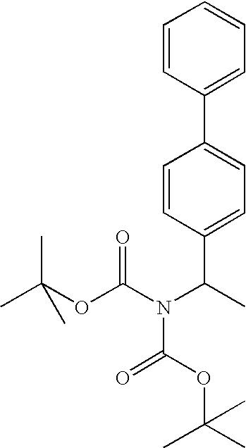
C1=CC(C(N(C(OC(C)(C)C)=O)C(=O)OC(C)(C)C)C)=CC=C1C1=CC=CC=C1
